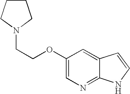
N1(CCOC2=CN=C3C(=C2)C=CN3)CCCC1
